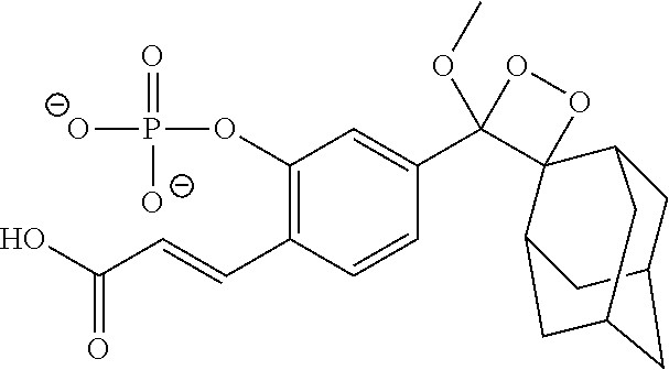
C1(C=CC(O)=O)=C(OP([O-])(=O)[O-])C=C(C2(OC)OOC23C2CC4CC(CC3C4)C2)C=C1
